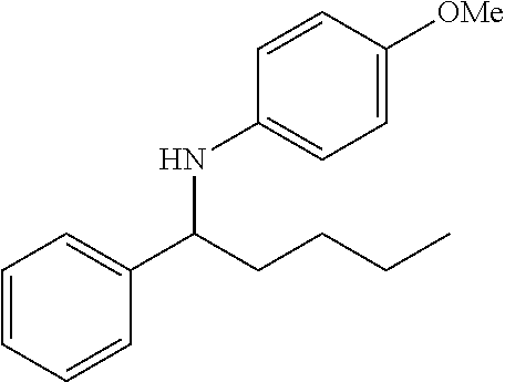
C1=CC=CC(C(CCCC)NC2=CC=C([OMe])C=C2)=C1
